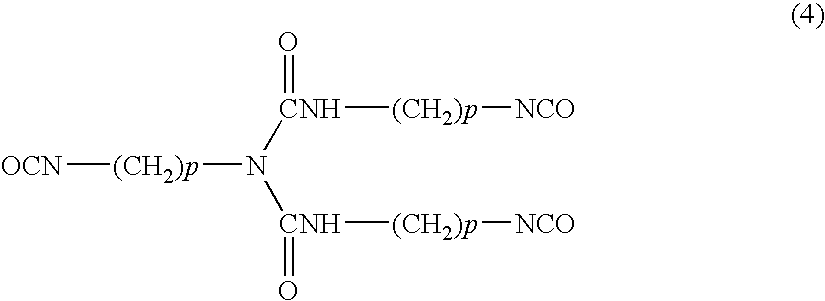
[(CH2)p](N([CNH](=O)[(CH2)p][NCO])[CNH](=O)[(CH2)p][NCO])[OCN]
